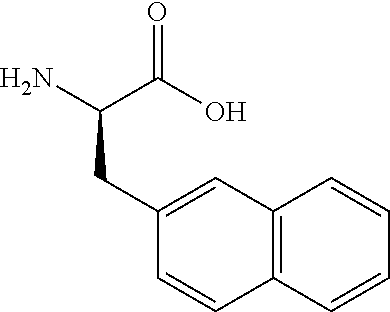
C(CC1=CC2=C(C=C1)C=CC=C2)(N)C(O)=O
